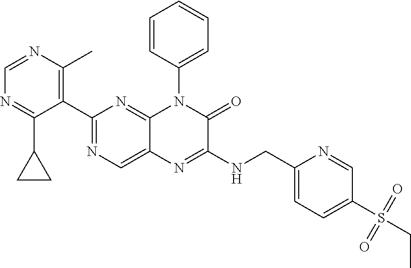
C1=NC(C)=C(C2=NC=C3C(=N2)N(C2=CC=CC=C2)C(=O)C(NCC2=CC=C(S(CC)(=O)=O)C=N2)=N3)C(C2CC2)=N1
